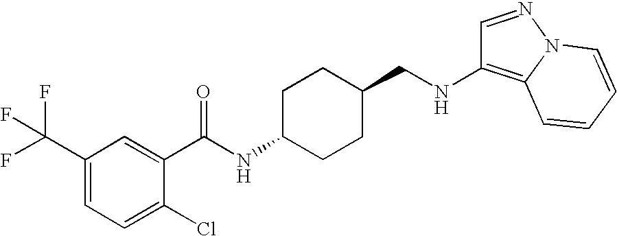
C1=NN2C(=C1NCC1CCC(NC(=O)C3=CC(C(F)(F)F)=CC=C3Cl)CC1)C=CC=C2
